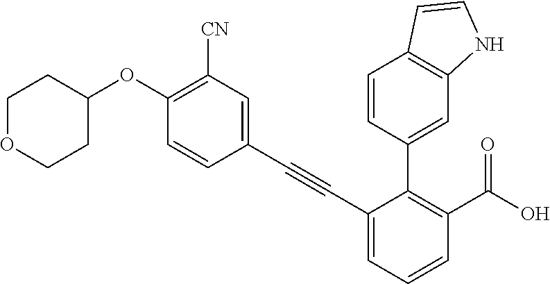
C1=CC(C#CC2=CC=CC(C(O)=O)=C2C2=CC3=C(C=C2)C=CN3)=CC([CN])=C1OC1CCOCC1
